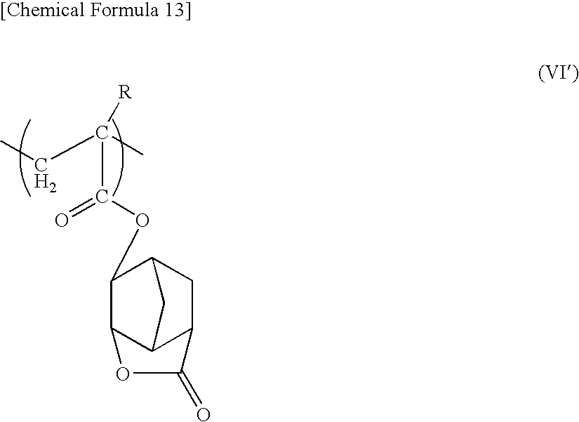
C(C([R])(C(OC1C2C3C(CC1C3)C(=O)O2)=O)C)C
